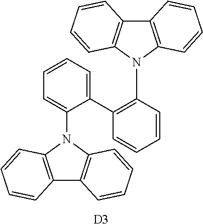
C12=C(N(C3=C(C4=CC=CC=C4N4C5=C(C6=C4C=CC=C6)C=CC=C5)C=CC=C3)C3=C1C=CC=C3)C=CC=C2.[D3]
